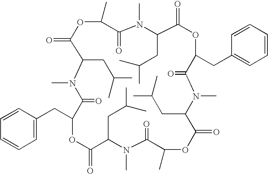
C1=C(CC2C(=O)N(C)C(CC(C)C)C(=O)OC(C)C(=O)N(C)C(CC(C)C)C(=O)OC(CC3=CC=CC=C3)C(=O)N(C)C(CC(C)C)C(=O)OC(C)C(=O)N(C)C(CC(C)C)C(=O)O2)C=CC=C1
